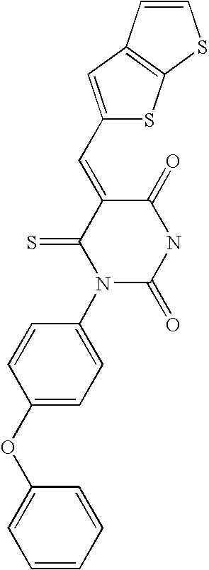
C1=CC(OC2=CC=CC=C2)=CC=C1N1C(=O)NC(=O)C(=CC2=CC3=C(S2)SC=C3)C1=S
